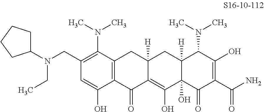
C1(CN(C2CCCC2)CC)=C(N(C)C)C2=C(C(O)=C1)C(=O)C1=C(O)C3(O)C([H])(CC1([H])C2)C(N(C)C)C(O)=C(C(N)=O)C3=O
